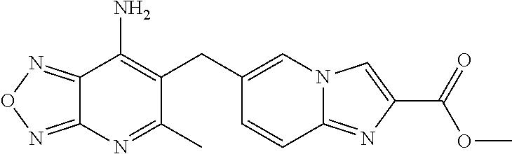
C12=NON=C1N=C(C)C(CC1=CN3C(=NC(C(OC)=O)=C3)C=C1)=C2N
